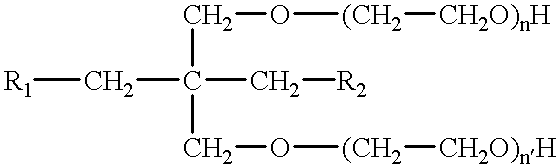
C(CO[(CH2][CH2O)nH])(CO[(CH2][CH2O)nH])(C[R2])C[R1]
